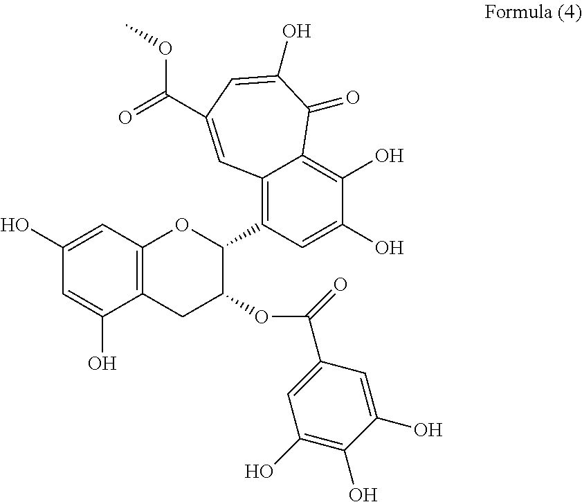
C1(O)=C(O)C(O)=CC(C(=O)OC2C(C3=C4C(=C(O)C(O)=C3)C(=O)C(O)=CC(C(=O)OC)=C4)OC3=C(C2)C(O)=CC(O)=C3)=C1
